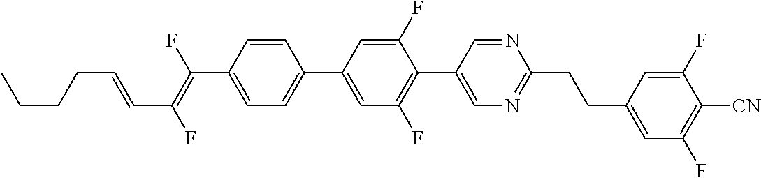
C1=CC(C(=C(F)C=CCCCC)F)=CC=C1C1=CC(F)=C(C2=CN=C(CCC3=CC(F)=C([CN])C(F)=C3)N=C2)C(F)=C1
